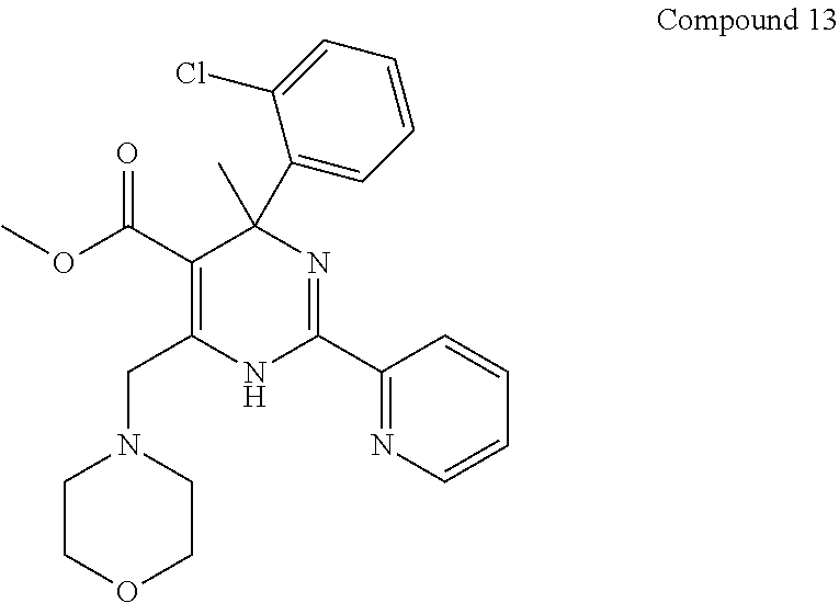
C1(C(OC)=O)=C(CN2CCOCC2)NC(C2=NC=CC=C2)=NC1(C)C1=CC=CC=C1Cl
